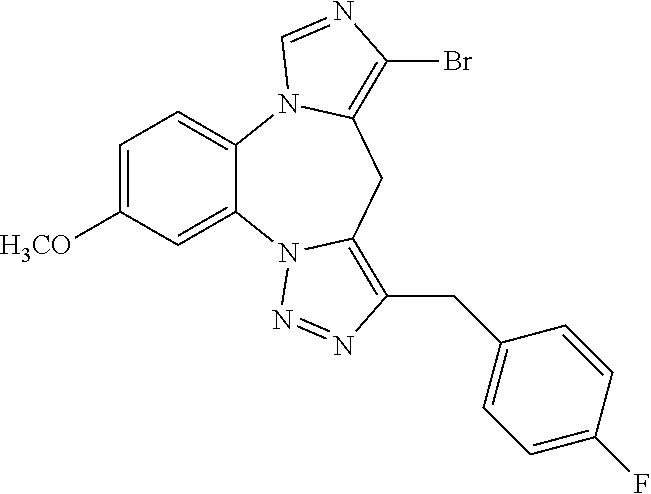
C12=CC=C([H3CO])C=C1N1C(=C(CC3=CC=C(F)C=C3)N=N1)CC1=C(Br)N=CN21
